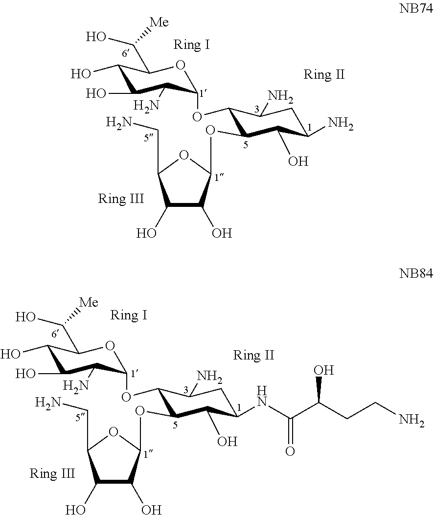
C1(O)C(N)C(OC2C(N)CC(NC(C(CCN)O)=O)C(O)C2OC2C(O)C(O)C(CN)O2)OC(C(O)[Me])C1O.C1(O)C(N)C(OC2C(N)CC(N)C(O)C2OC2C(O)C(O)C(CN)O2)OC(C(O)[Me])C1O
